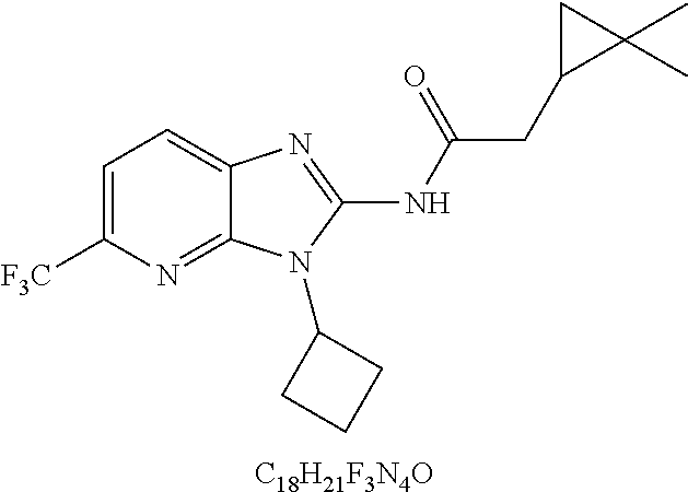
C1=C([F3C])N=C2C(=C1)N=C(NC(CC1C(C)(C)C1)=O)N2C1CCC1.[C18H21F3N4O]
